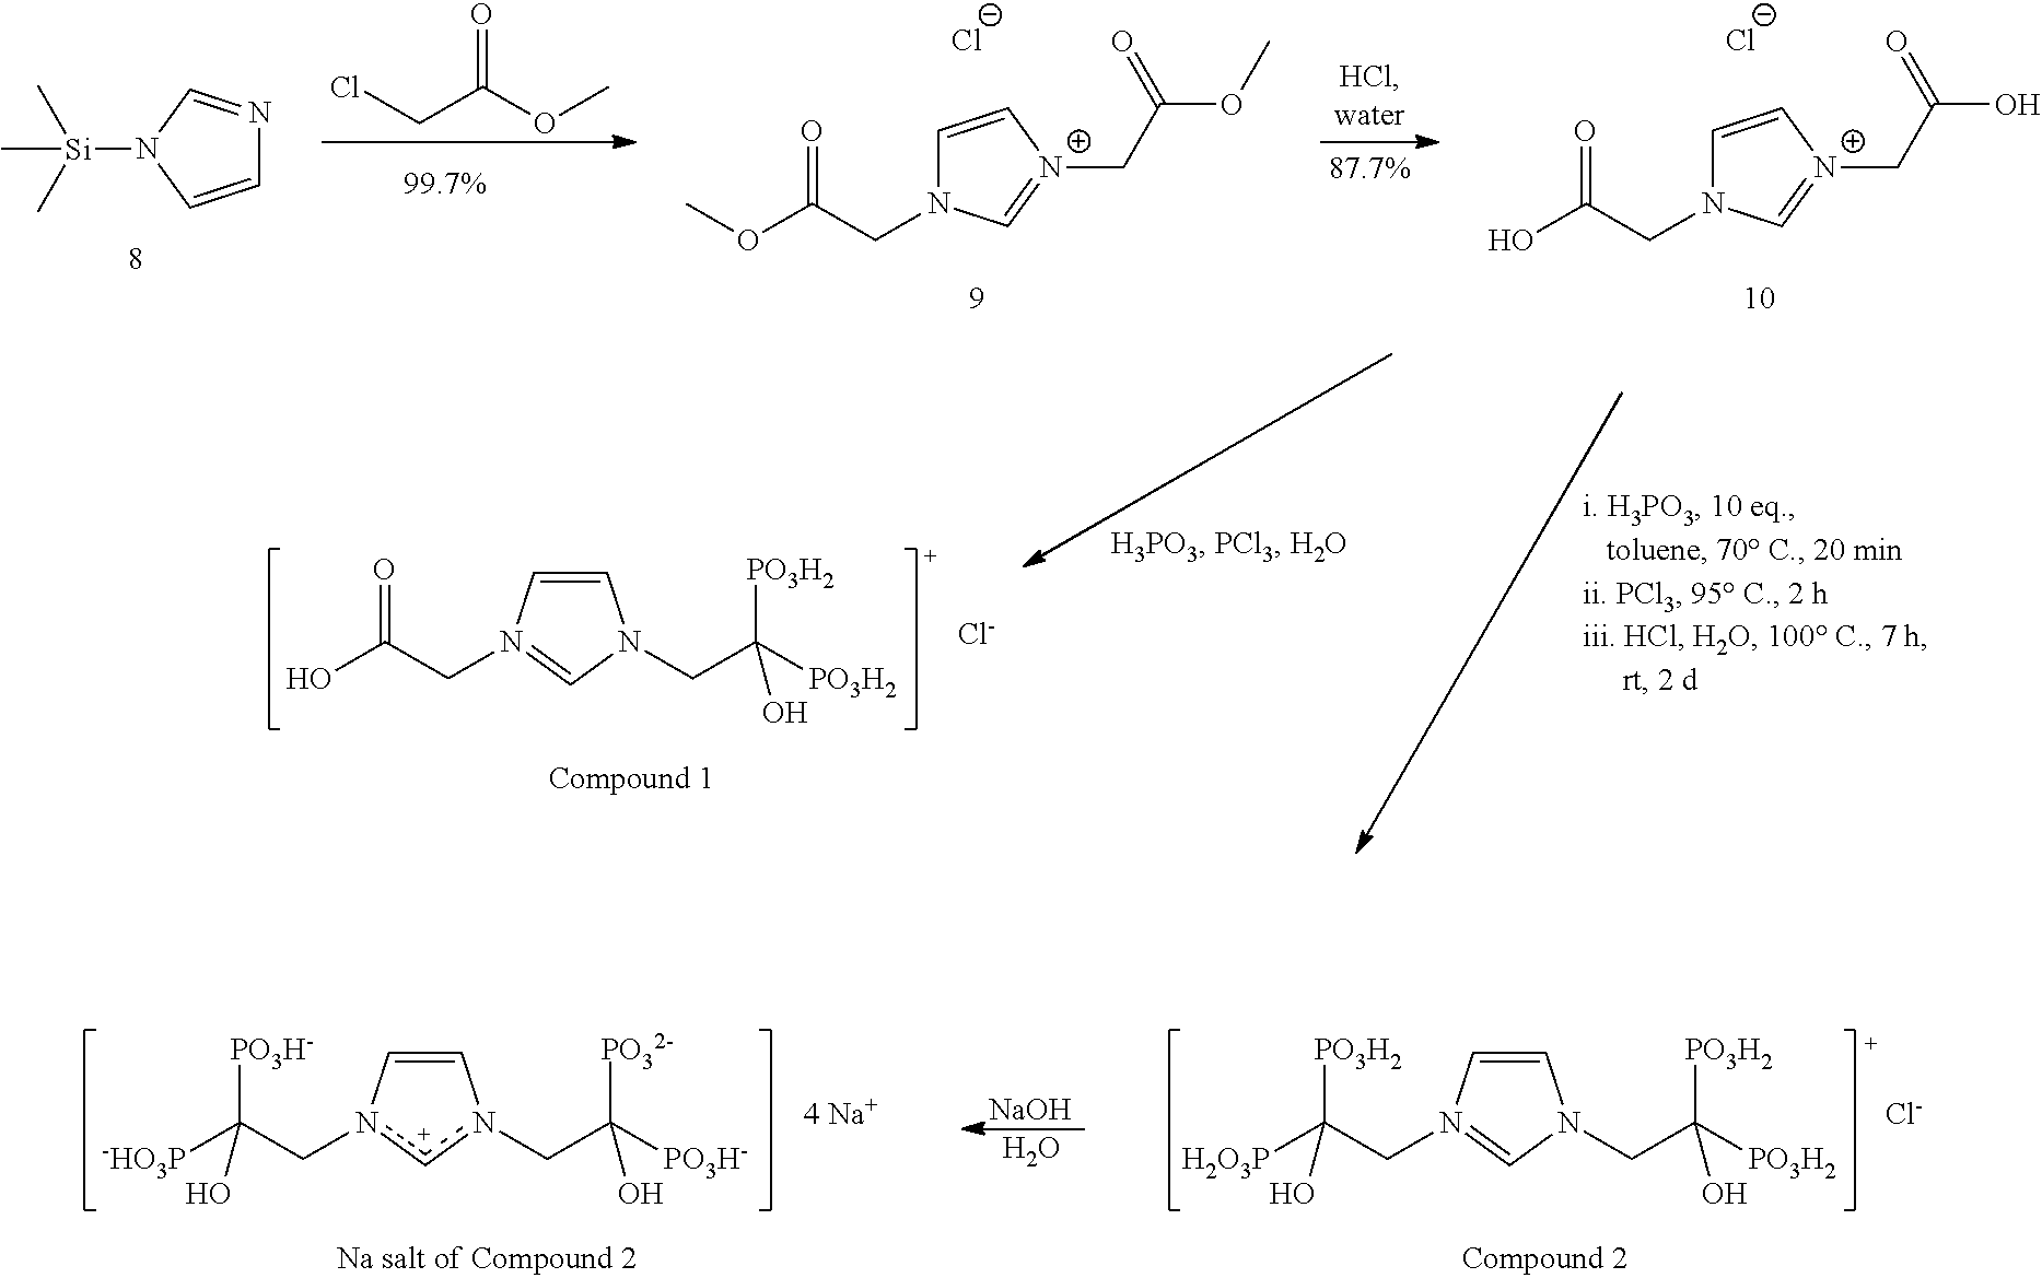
C1=CN([Si](C)(C)C)C=N1.ClCC(OC)=O.C1=C[N+](CC(OC)=O)=CN1CC(OC)=O.[Cl-].C1=C[N+](CC(O)=O)=CN1CC(O)=O.[Cl-].C1=CN(CC(O)=O)=CN1CC([PO3H2])([PO3H2])O.[Cl-].C1=Cn(CC([-HO3P])([PO3H-])O)[c+]n1CC([PO3H-])([PO32-])O.[4 Na+].[NaOH].O.C1=CN(CC([H2O3P])([PO3H2])O)=CN1CC([PO3H2])([PO3H2])O.[Cl-]
